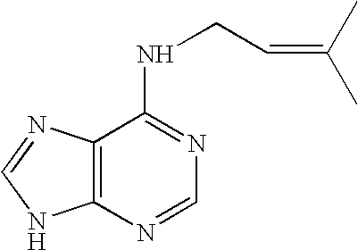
C(=C(C)C)CNC1=NC=NC2=C1N=CN2
